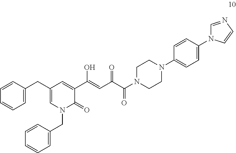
C1=C(CC2=CN(CC3=CC=CC=C3)C(=O)C(C(O)=CC(=O)C(=O)N3CCN(C4=CC=C(N5C=NC=C5)C=C4)CC3)=C2)C=CC=C1
